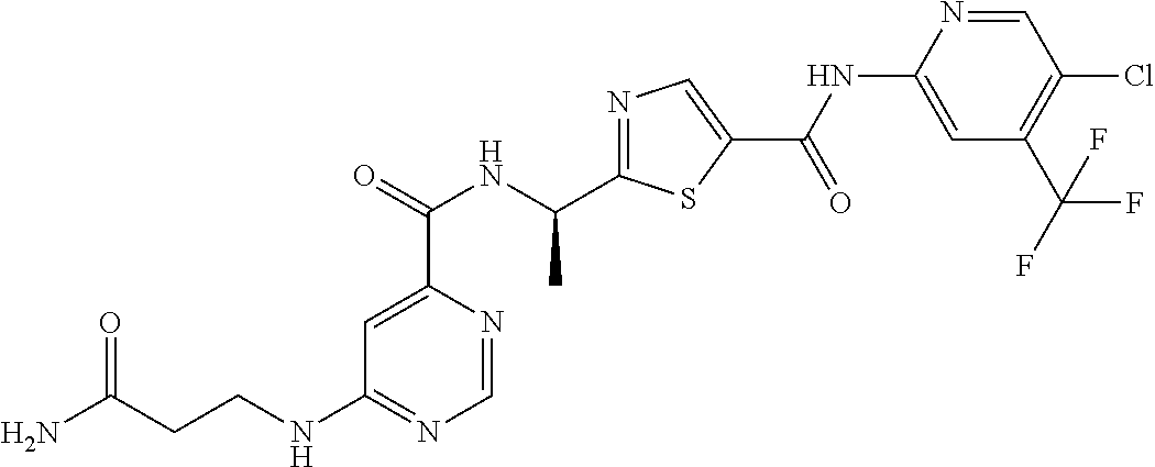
C1=C(C(NC(C2=NC=C(C(=O)NC3=CC(C(F)(F)F)=C(Cl)C=N3)S2)C)=O)N=CN=C1NCCC(N)=O
